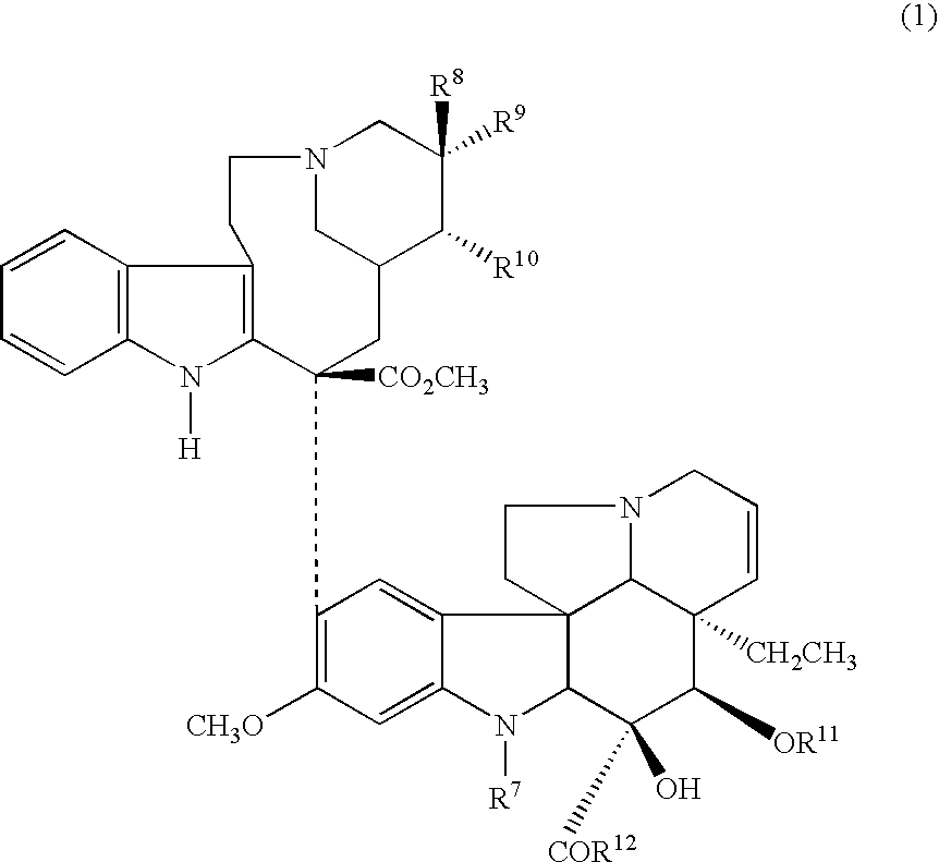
C1=CC2=C(C=C1)N([H])C1=C2CCN2CC(CC1([CO2CH3])C1=C([CH3O])C=C3C(=C1)C14C(N3[R7])C(O)([COR12])C([OR11])C3([CH2CH3])C1N(CC=C3)CC4)C([R10])C([R8])([R9])C2
